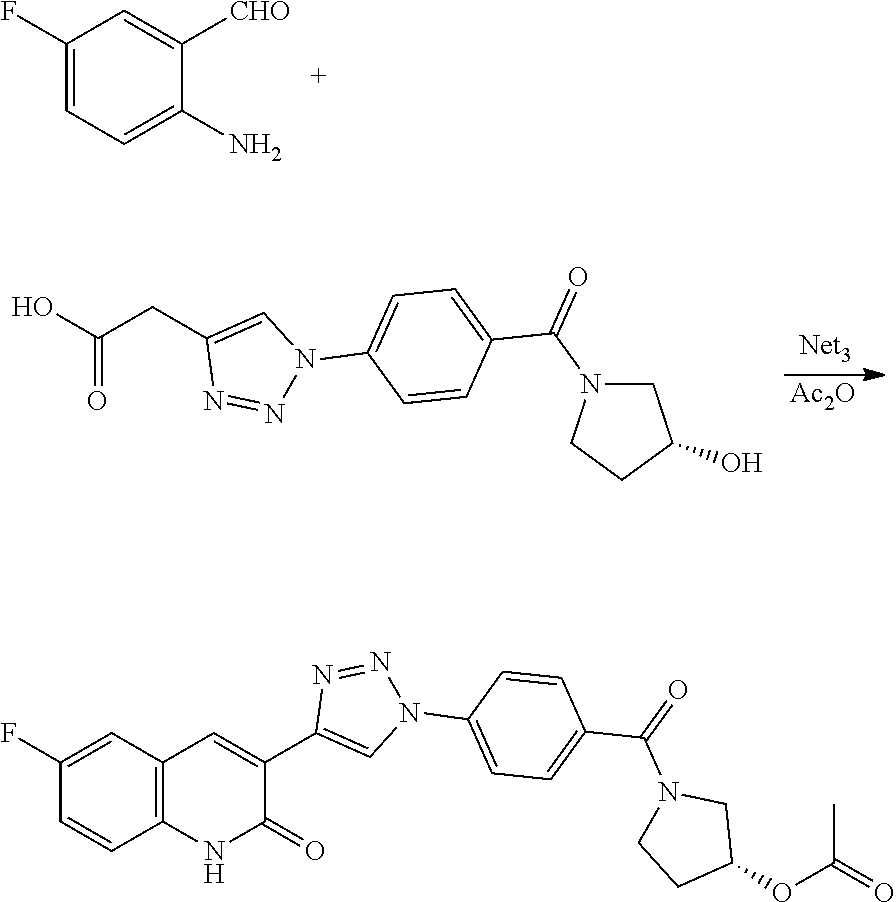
C1(F)=CC=C(N)C([CHO])=C1.[Ac2O].OC(CC1=CN(C2=CC=C(C(N3CCC(O)C3)=O)C=C2)N=N1)=O.C1(F)=CC2=C(C=C1)NC(=O)C(C1=CN(C3=CC=C(C(N4CCC(OC(=O)C)C4)=O)C=C3)N=N1)=C2
